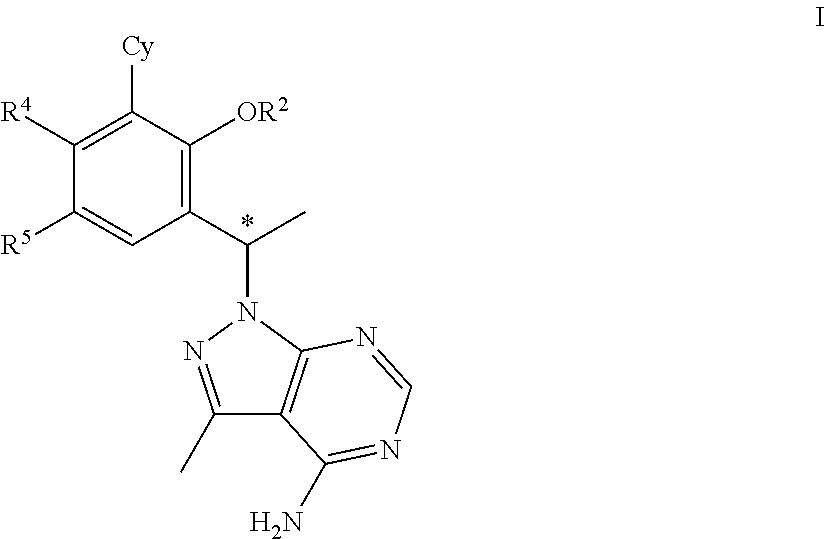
[Cy]C1=C([R4])C([R5])=CC(C(N2N=C(C)C3=C2N=CN=C3N)C)=C1[OR2]
